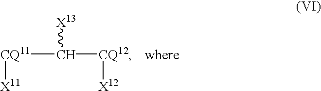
[CQ11](C([CQ12][X12])[X13])[X11]
